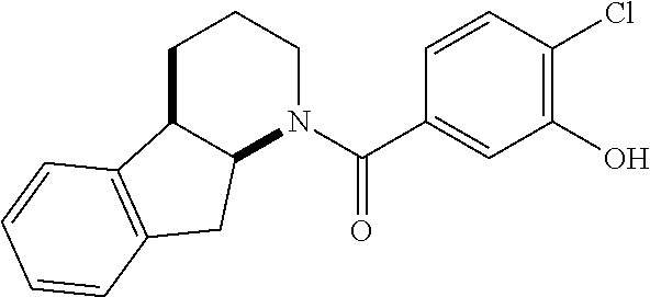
C1C2C(N(C(=O)C3=CC(O)=C(Cl)C=C3)CC1)CC1=C2C=CC=C1
